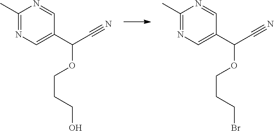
C(C1=CN=C(C)N=C1)(OCCCBr)C#N.C(C1=CN=C(C)N=C1)(OCCCO)C#N
